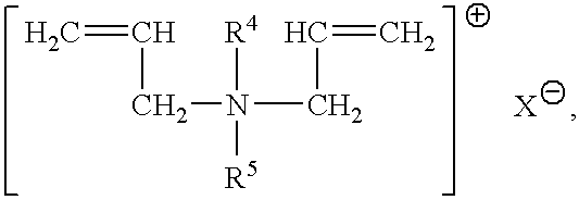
C=CCN([R4])([R5])CC=C
